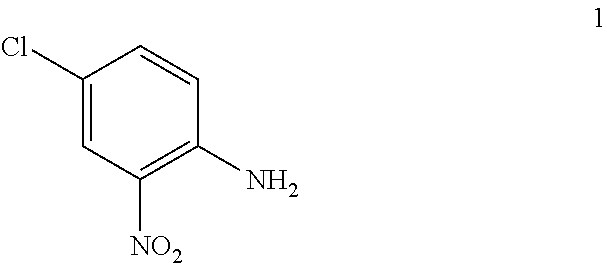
C1(Cl)=CC([NO2])=C(N)C=C1
